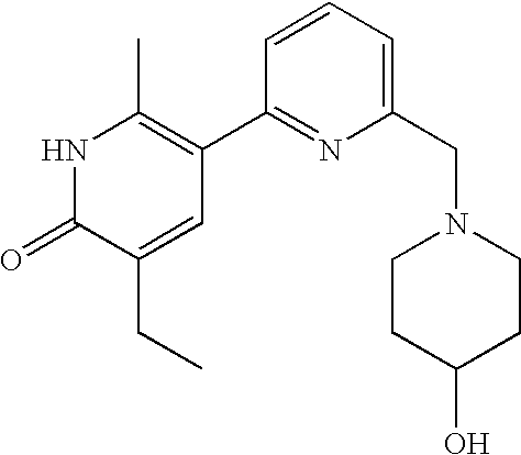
N1C(=O)C(CC)=CC(C2=NC(CN3CCC(O)CC3)=CC=C2)=C1C
